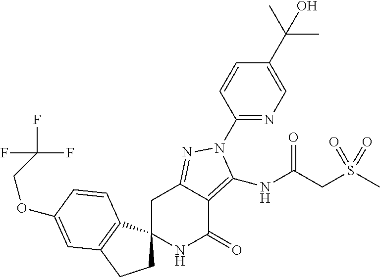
C1C2(C3=C(C1)C=C(OCC(F)(F)F)C=C3)NC(=O)C1=C(NC(CS(C)(=O)=O)=O)N(C3=NC=C(C(C)(C)O)C=C3)N=C1C2
